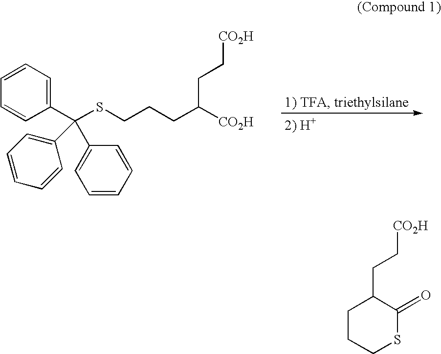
C1(C(SCCCC([CO2H])CC[CO2H])(C2=CC=CC=C2)C2=CC=CC=C2)=CC=CC=C1.C1C(CC[CO2H])C(=O)SCC1
